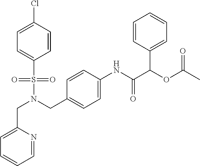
C(N(S(C1=CC=C(Cl)C=C1)(=O)=O)CC1=CC=C(NC(C(OC(C)=O)C2=CC=CC=C2)=O)C=C1)C1=CC=CC=N1
